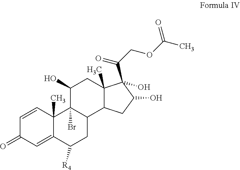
C1=CC2(C)C(=CC1=O)C([R4])CC1C2(Br)C(O)CC2(C)C1CC(O)C2(C(=O)COC(C)=O)O
